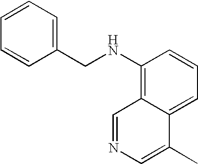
C1=CC=C(CNC2=C3C(=CC=C2)C(C)=CN=C3)C=C1
